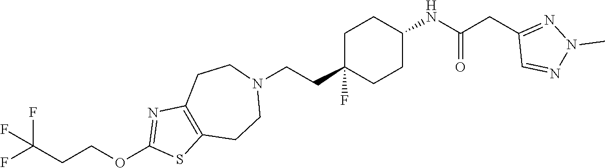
C1C(CCN2CCC3=C(CC2)SC(OCCC(F)(F)F)=N3)(F)CCC(NC(CC2=NN(C)N=C2)=O)C1
